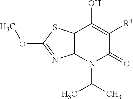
C12=C(N(C(C)C)C(=O)C([R4])=C1O)N=C(OC)S2
